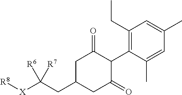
C1(CC)=C(C2C(=O)CC(CC([X][R8])([R6])[R7])CC2=O)C(C)=CC(C)=C1
